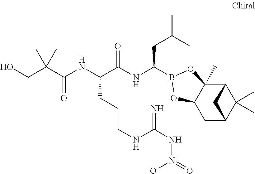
C12C3(C)C(CC(C1(C)C)C2)OB(C(NC(C(NC(=O)C(CO)(C)C)CCCNC(N[N+]([O-])=O)=N)=O)CC(C)C)O3
